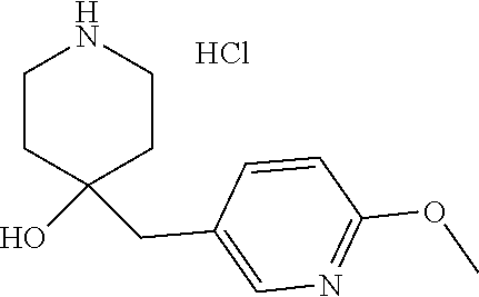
Cl.C1CC(O)(CC2=CN=C(OC)C=C2)CCN1
